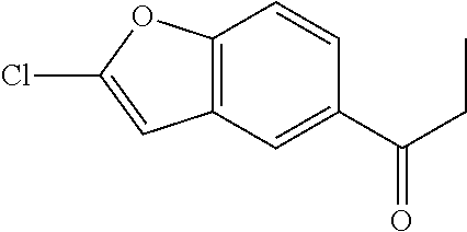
C12=C(C=C(C(CC)=O)C=C1)C=C(Cl)O2
